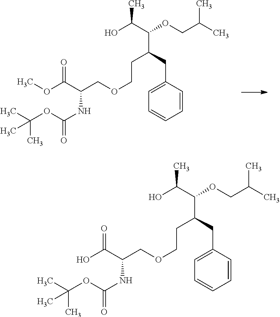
OC(C(OCC(C)C)C(CC1=CC=CC=C1)CCOCC(C(OC)=O)NC(=O)OC(C)(C)C)C.OC(C(OCC(C)C)C(CC1=CC=CC=C1)CCOCC(C(O)=O)NC(=O)OC(C)(C)C)C
